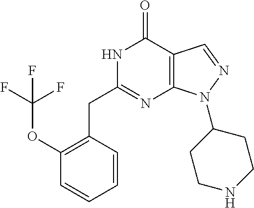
N1C(CC2=C(OC(F)(F)F)C=CC=C2)=NC2=C(C1=O)C=NN2C1CCNCC1
